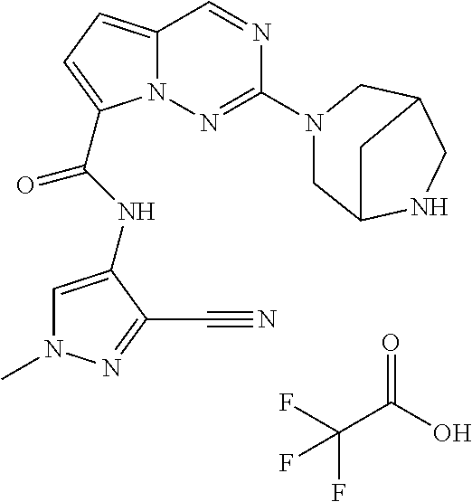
O=C(O)C(F)(F)F.N1=CC2=CC=C(C(NC3=CN(C)N=C3C#N)=O)N2N=C1N1CC2NCC(C1)C2
